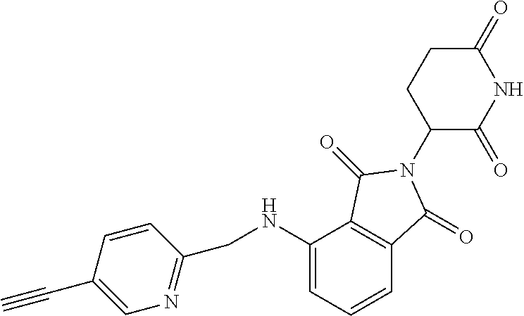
C1(=O)CCC(N2C(=O)C3=C(C(NCC4=NC=C(C#C)C=C4)=CC=C3)C2=O)C(=O)N1
